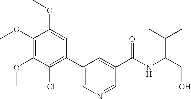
C1(OC)=C(OC)C(Cl)=C(C2=CN=CC(C(NC(C(C)C)CO)=O)=C2)C=C1OC
